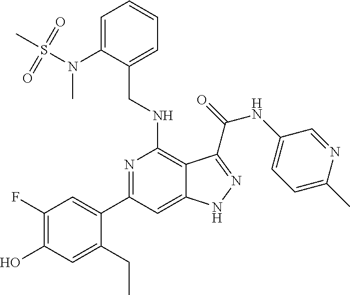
C(NC1=C2C(=CC(C3=CC(F)=C(O)C=C3CC)=N1)NN=C2C(=O)NC1=CC=C(C)N=C1)C1=CC=CC=C1N(C)S(C)(=O)=O
